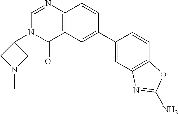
C12=C(C=CC(C3=CC4=C(C=C3)OC(N)=N4)=C1)N=CN(C1CN(C)C1)C2=O
